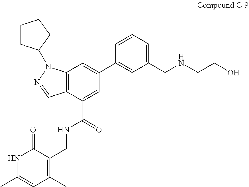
C12=C(C(C(=O)NCC3=C(C)C=C(C)NC3=O)=CC(C3=CC(CNCCO)=CC=C3)=C1)C=NN2C1CCCC1
